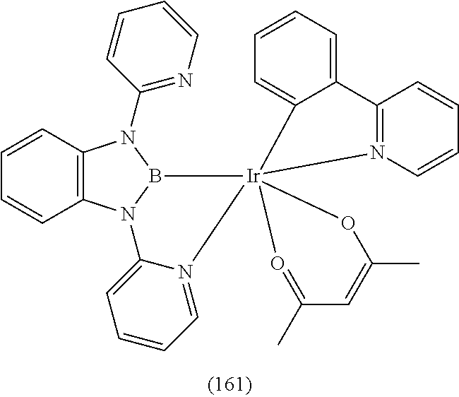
C12=C(N3B(N1C1=NC=CC=C1)[Ir]14(N5=CC=CC=C35)(C3=CC=CC=C3C3=N1C=CC=C3)OC(C)=CC(C)=O4)C=CC=C2
